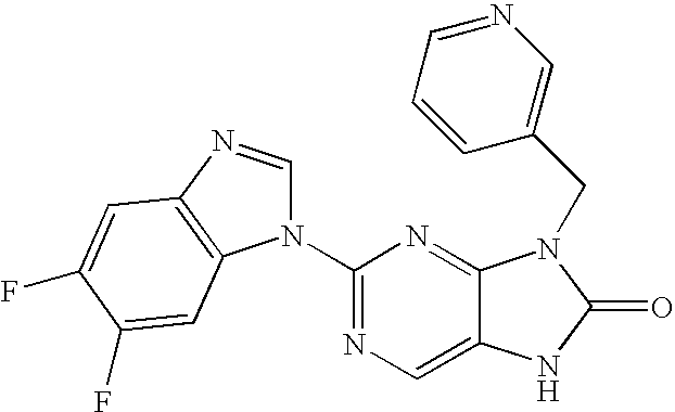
C12=CN=C(N3C=NC4=C3C=C(F)C(F)=C4)N=C1N(CC1=CN=CC=C1)C(=O)N2
